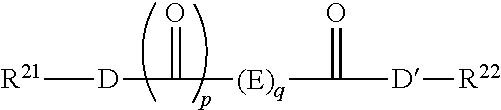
[R21][D]C([(E)q]C([D][R22])=O)=O
